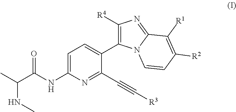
C1=C(NC(C(C)NC)=O)N=C(C#C[R3])C(C2=C([R4])N=C3C([R1])=C([R2])C=CN32)=C1
